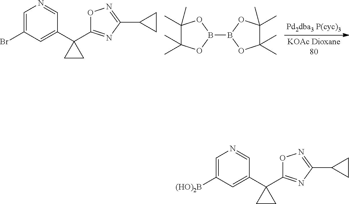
C1(C)(C)C(C)(C)OB(B2OC(C)(C)C(C)(C)O2)O1.C1=C(Br)C=C(C2(C3=NC(C4CC4)=NO3)CC2)C=N1.C1=C([(HO)2B])C=C(C2(C3=NC(C4CC4)=NO3)CC2)C=N1
